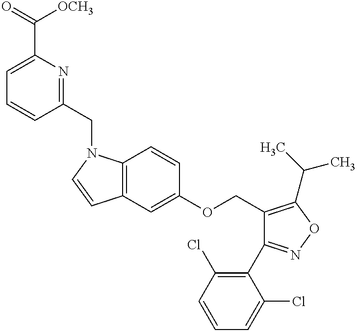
C1=C(C(=O)[OCH3])N=C(CN2C3=C(C=C(OCC4=C(C(C)C)ON=C4C4=C(Cl)C=CC=C4Cl)C=C3)C=C2)C=C1
